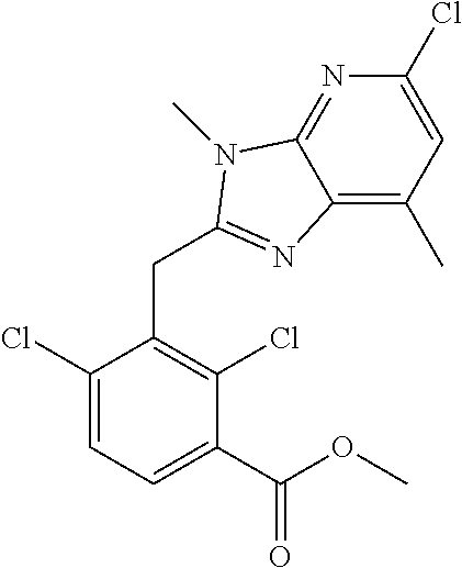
C1(Cl)=CC(C)=C2C(=N1)N(C)C(CC1=C(Cl)C(C(OC)=O)=CC=C1Cl)=N2
